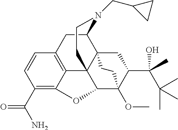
C1(C(N)=O)=C2C3=C(C=C1)CC1C45C3(C(C(OC)(C(C(C(C)(C)C)(O)C)C4)CC5)O2)CCN1CC1CC1
